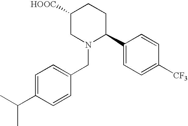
C1=C(C(C)C)C=CC(CN2C(C3=CC=C([CF3])C=C3)CCC([HOOC])C2)=C1
